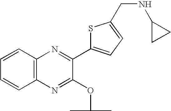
C1=CC=CC2=C1N=C(C1=CC=C(CNC3CC3)S1)C(OC(C)C)=N2
